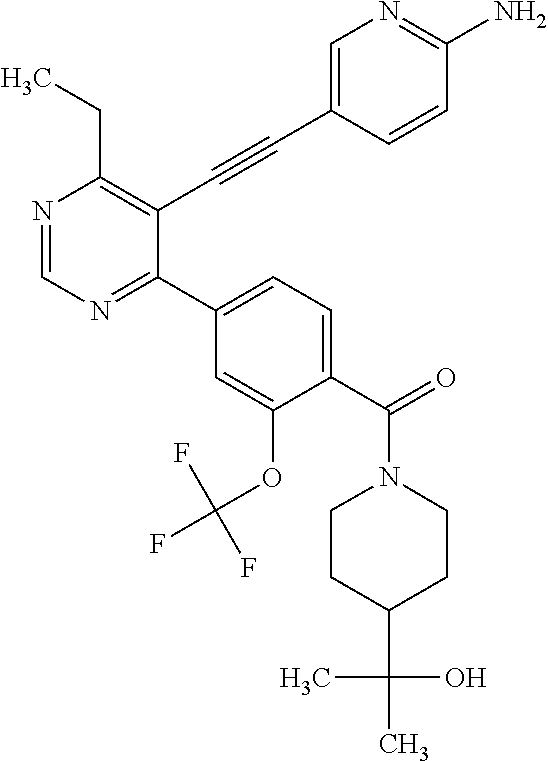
N1=CN=C(C2=CC=C(C(=O)N3CCC(C(O)(C)C)CC3)C(OC(F)(F)F)=C2)C(C#CC2=CN=C(N)C=C2)=C1CC
